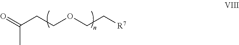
O=C(CCOCC[R7])C
